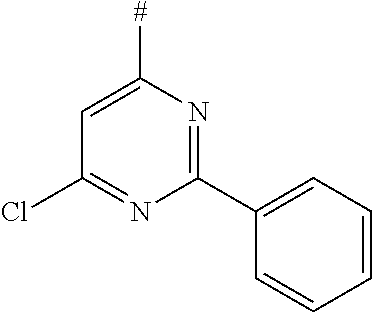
C1(C2=CC=CC=C2)=NC([#])=CC(Cl)=N1
